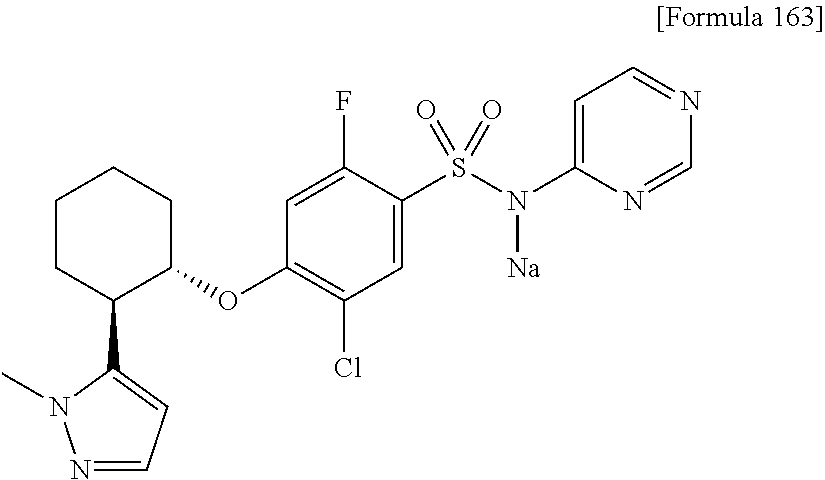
C1(OC2CCCCC2C2=CC=NN2C)=C(Cl)C=C(S(N(C2=CC=NC=N2)[Na])(=O)=O)C(F)=C1
